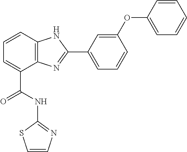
C1=CC2=C(C(C(NC3=NC=CS3)=O)=C1)N=C(C1=CC=CC(OC3=CC=CC=C3)=C1)N2
